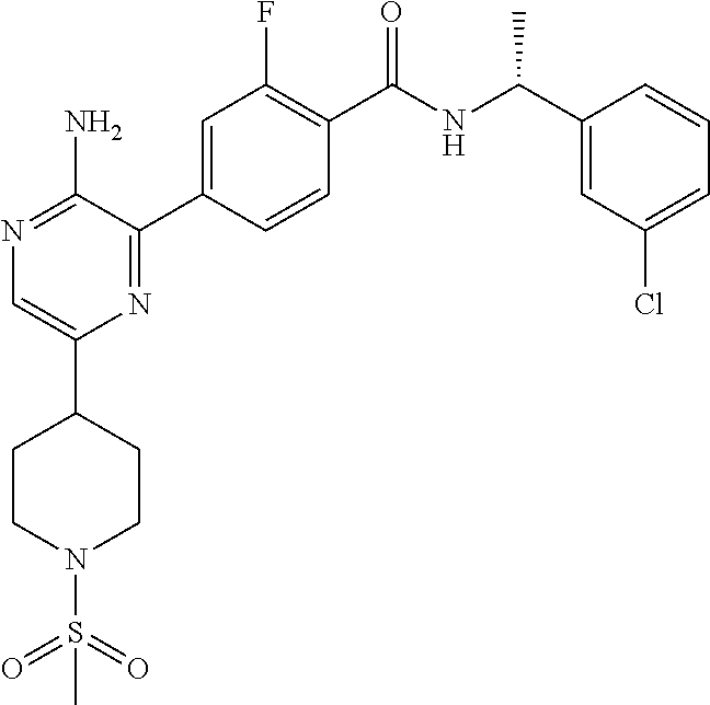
N1=C(N)C(C2=CC(F)=C(C([NH]C(C3=CC(Cl)=CC=C3)C)=O)C=C2)=NC(C2CCN(S(=O)(=O)C)CC2)=C1
